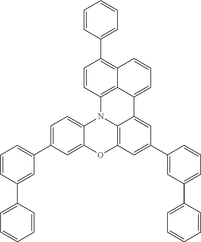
C1=CC(C2=C3C4=C(C=C2)N2C5=C(C=C(C6=CC(C7=CC=CC=C7)=CC=C6)C=C5C4=CC=C3)OC3=CC(C4=CC=CC(C5=CC=CC=C5)=C4)=CC=C23)=CC=C1
